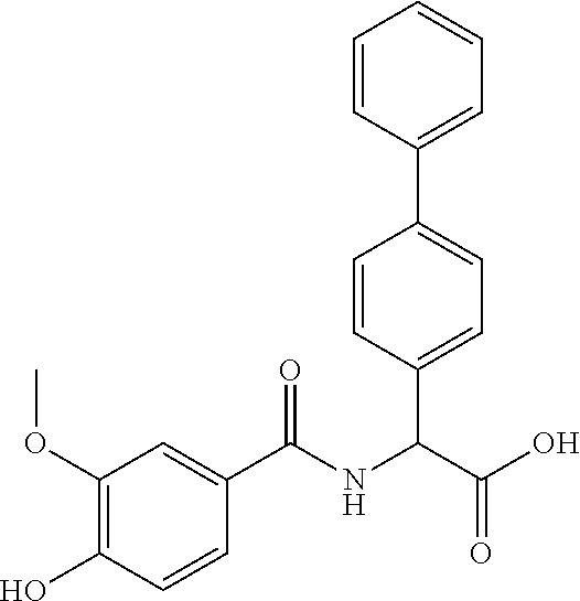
C1(OC)=C(O)C=CC(C(NC(C(=O)O)C2=CC=C(C3=CC=CC=C3)C=C2)=O)=C1
